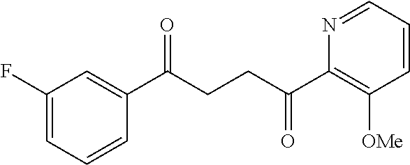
C1(C(CCC(C2=C([OMe])C=CC=N2)=O)=O)=CC(F)=CC=C1
